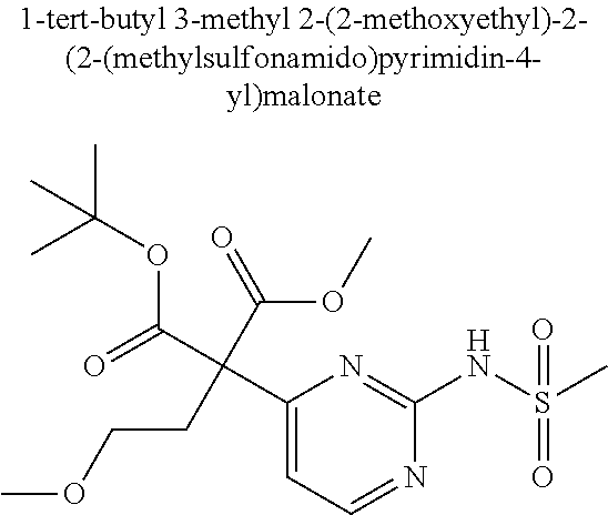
C1(C(C(OC(C)(C)C)=O)(C(OC)=O)CCOC)=CC=NC(NS(C)(=O)=O)=N1
